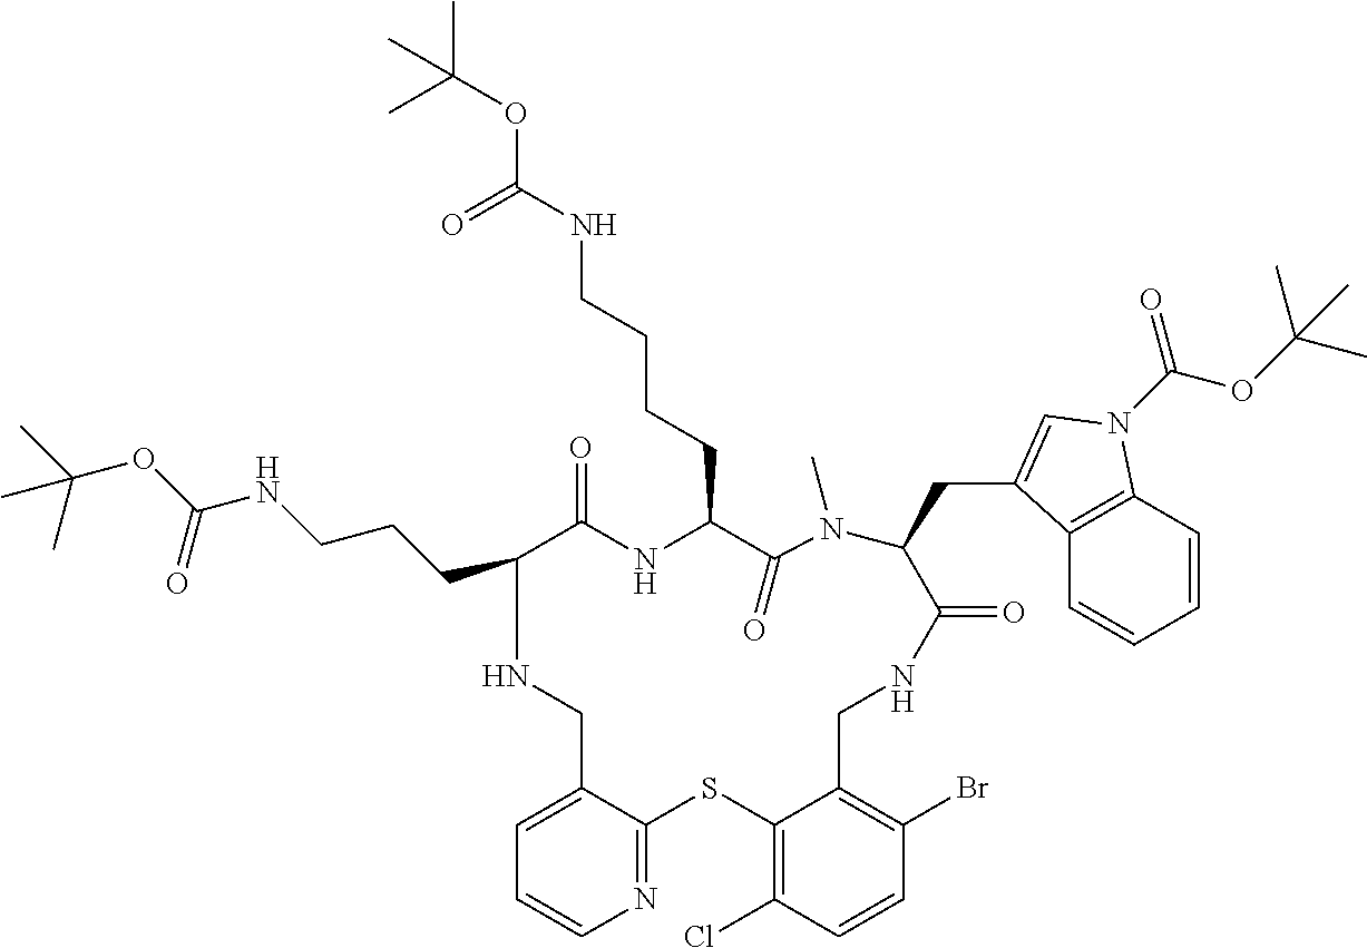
N1=C2C(=CC=C1)CNC(CCCNC(OC(C)(C)C)=O)C(=O)NC(CCCCNC(OC(C)(C)C)=O)C(=O)N(C)C(CC1=CN(C(OC(C)(C)C)=O)C3=C1C=CC=C3)C(=O)NCC1=C(Br)C=CC(Cl)=C1S2
